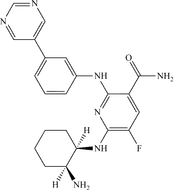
C1=CC(NC2=NC(NC3([H])C(N)([H])CCCC3)=C(F)C=C2C(=O)N)=CC(C2=CN=CN=C2)=C1
